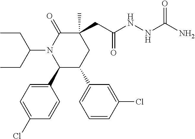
C1=C(Cl)C=CC(C2C(C3=CC=CC(Cl)=C3)CC(C)(CC(=O)NNC(N)=O)C(=O)N2C(CC)CC)=C1
